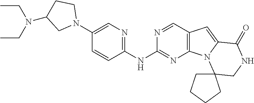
C1(N2CCC(N(CC)CC)C2)=CN=C(NC2=NC3=C(C=N2)C=C2N3C3(CNC2=O)CCCC3)C=C1
